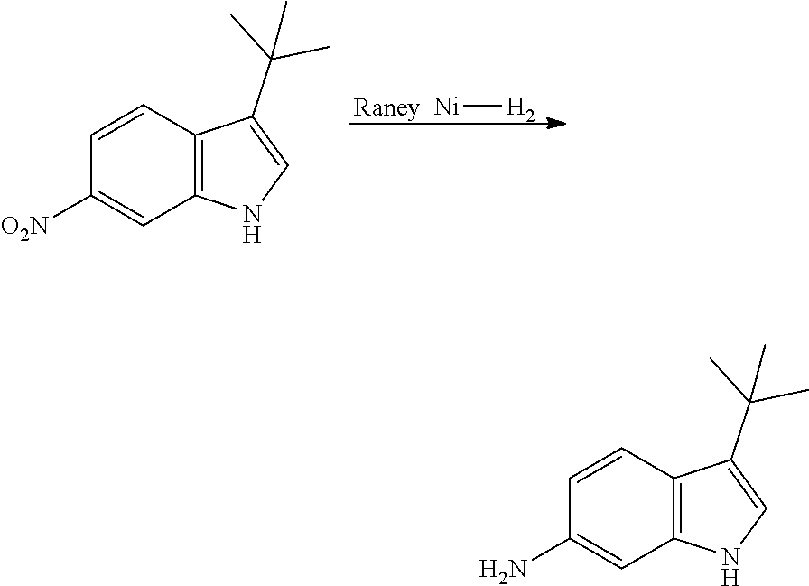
C1=CC2=C(C=C1[O2N])NC=C2C(C)(C)C.[Ni][H2].C1=CC2=C(C=C1N)NC=C2C(C)(C)C
